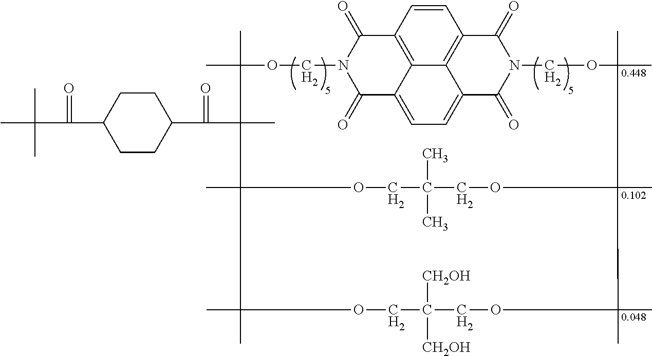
C1=CC2=C3C4=C1C(=O)N1C(=O)C4=CC=C3C(=O)N(C2=O)COC(C)(C)C(C)(C(C2CCC(C(C(C)(C)C)=O)CC2)=O)C2(C)OCC(C)(C)COC(C)(C(C)(C)OC1)C(C)(C)OCC([CH2OH])([CH2OH])COC2(C)C
